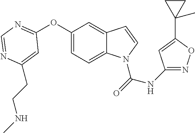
C1=C(CCNC)N=CN=C1OC1=CC=C2C(=C1)C=CN2C(=O)NC1=NOC(C2(C)CC2)=C1
